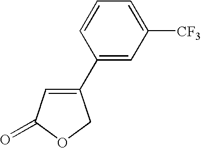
C1(=O)OCC(C2=CC([CF3])=CC=C2)=C1
